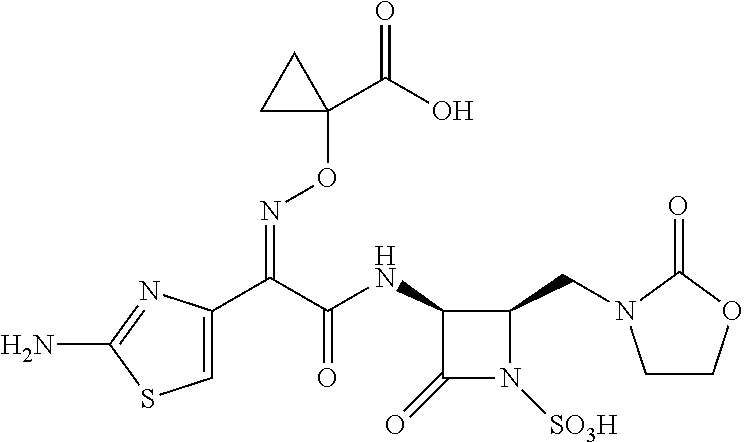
C1(NC(C(C2=CSC(N)=N2)=NOC2(C(=O)O)CC2)=O)C(=O)N([SO3H])C1CN1CCOC1=O
